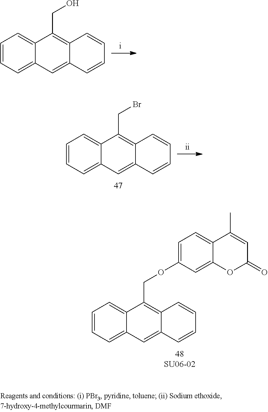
C1=CC=C2C(=C1)C(COC1=CC=C3C(=C1)OC(=O)C=C3C)=C1C(=C2)C=CC=C1.C1=CC=C2C(=C1)C(CO)=C1C(=C2)C=CC=C1.C1=CC=C2C(=C1)C(CBr)=C1C(=C2)C=CC=C1
